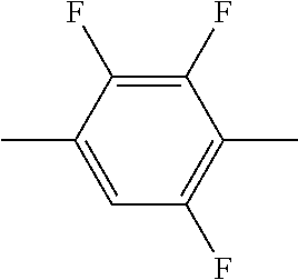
C1(F)=C(F)C(C)=CC(F)=C1C
